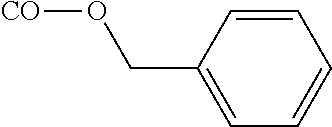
C1=CC(CO[CO])=CC=C1
